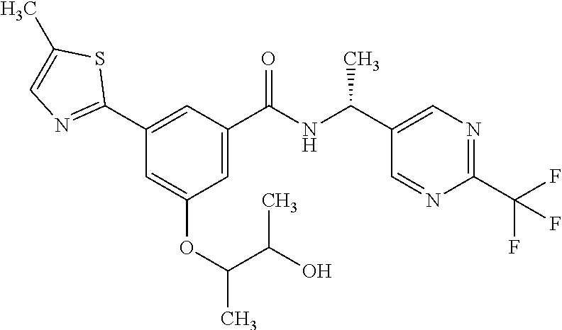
C1(C2=NC=C(C)S2)=CC(C(NC(C2=CN=C(C(F)(F)F)N=C2)C)=O)=CC(OC(C)C(O)C)=C1
